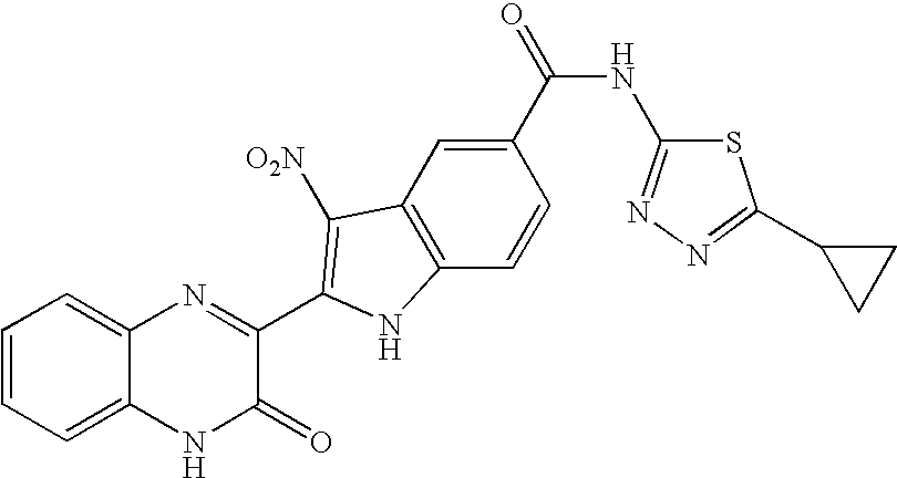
C1=C2C(=CC=C1)N=C(C1=C([O2N])C3=C(C=CC(C(=O)NC4=NN=C(C5CC5)S4)=C3)N1)C(=O)N2
